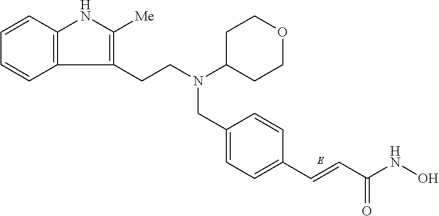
C(C1=CC=C(C=CC(NO)=O)C=C1)N(C1CCOCC1)CCC1=C([Me])NC2=C1C=CC=C2
